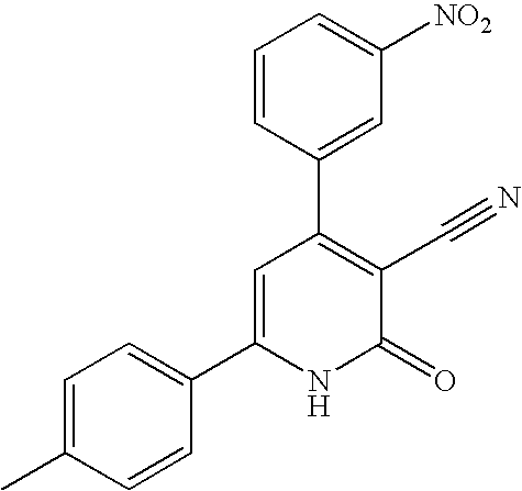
C1=C(C)C=CC(C2=CC(C3=CC([NO2])=CC=C3)=C(C#N)C(=O)N2)=C1
